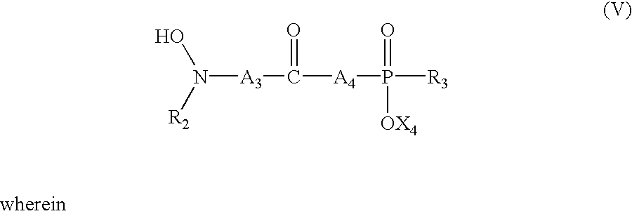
N([A3]C([A4]P([R3])(=O)[OX4])=O)(O)[R2]
